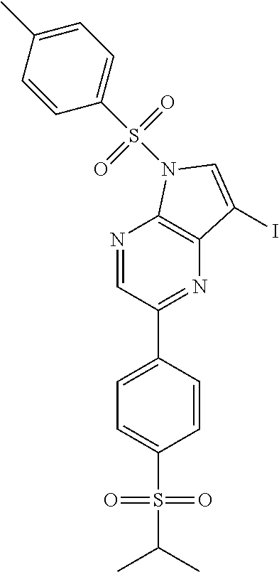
N1=CC(C2=CC=C(S(=O)(=O)C(C)C)C=C2)=NC2=C1N(S(C1=CC=C(C)C=C1)(=O)=O)C=C2I
